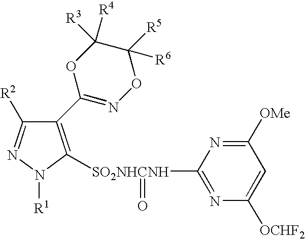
C1(C2=NOC([R6])([R5])C([R3])([R4])O2)=C([SO2NHCNH](C2=NC([OCHF2])=CC([OMe])=N2)=O)N([R1])N=C1[R2]
